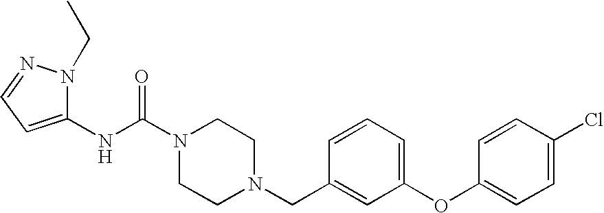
N(C(N1CCN(CC2=CC(OC3=CC=C(Cl)C=C3)=CC=C2)CC1)=O)C1=CC=NN1CC
